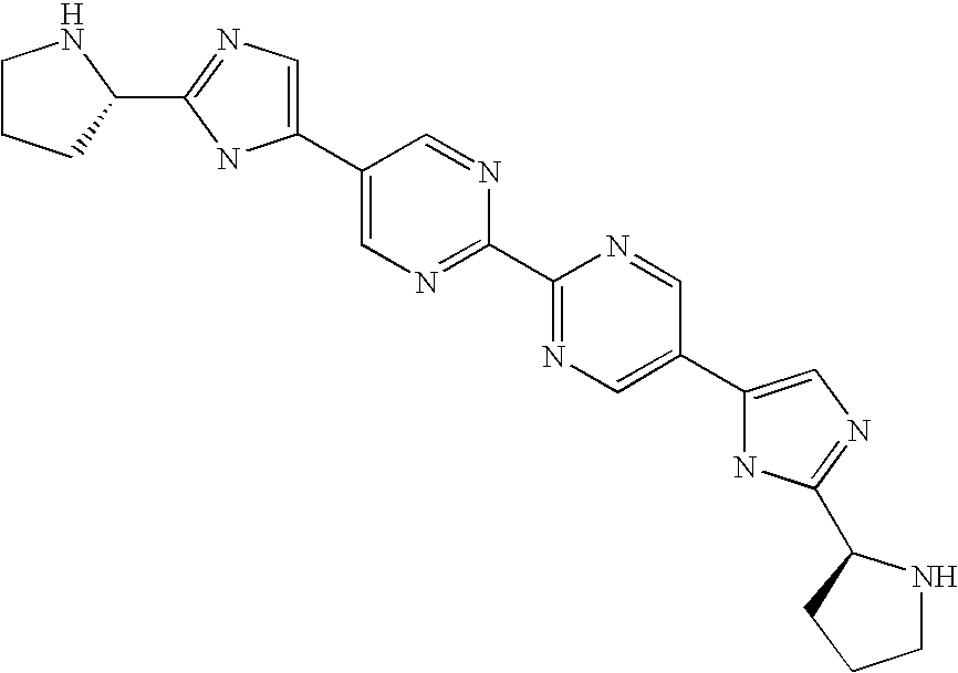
C1(C2=CN=C(C3NCCC3)N2)=CN=C(C2=NC=C(C3=CN=C(C4NCCC4)N3)C=N2)N=C1
